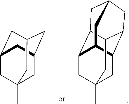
C1C2C3C4C5C(CC1(C)C4)C2CC(C3)C5.C1C2CC3CC(CC1(C)C3)C2
